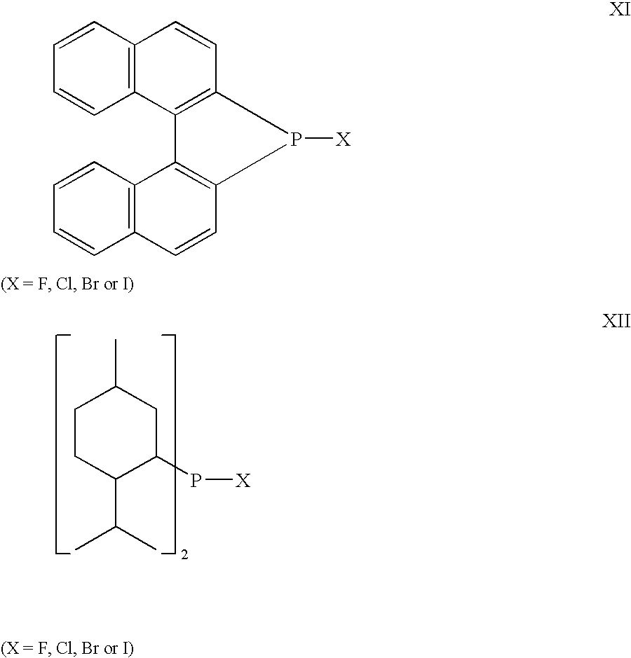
C1CC(C(C)C)C(P[X])CC1C.C1=CC=CC2=C1C=CC1=C2C2=C(C=CC3=C2C=CC=C3)P1[X]
